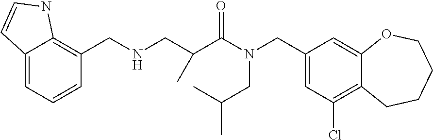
C1(CN(CC(C)C)C(=O)C(C)CNCC2=C3C(=CC=C2)C=CN3)=CC(Cl)=C2C(=C1)OCCCC2
